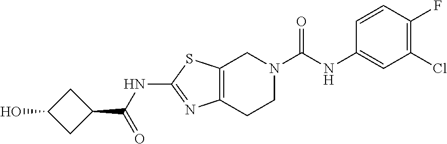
C12=C(CCN(C(NC3=CC(Cl)=C(F)C=C3)=O)C1)N=C(NC(=O)C1CC(O)C1)S2
